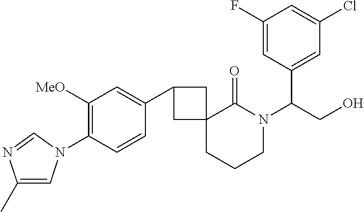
C1(C)=CN(C2=C([MeO])C=C(C3CC4(CCCN(C(CO)C5=CC(Cl)=CC(F)=C5)C4=O)C3)C=C2)C=N1
